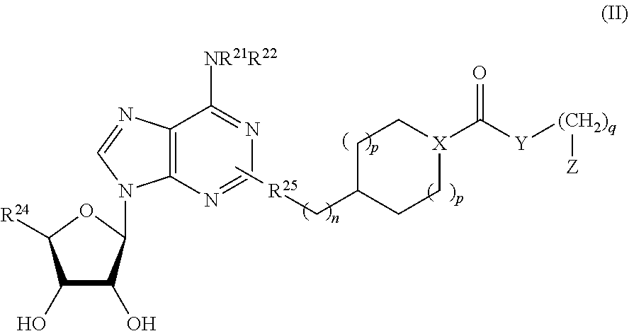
C12=C(N=CN=C1[NR21R22])N(C1C(O)C(O)C([R24])O1)C=N2.C1C(C[R25]C)CC[X](C([Y][(CH2)q][Z])=O)C1
